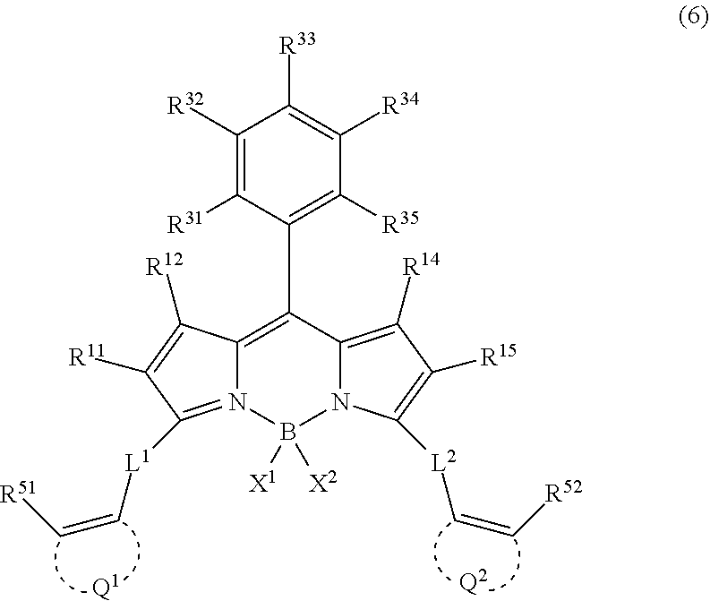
C12=C(C3=C([R35])C([R34])=C([R33])C([R32])=C3[R31])C3=C([R14])C([R15])=C([L2]C=C[R52])N3B([X1])([X2])N1=C([L1]C=C[R51])C([R11])=C2[R12].[Q2].[Q1]
